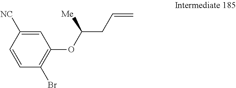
C1=C([NC])C=CC(Br)=C1OC([Me])CC=C
